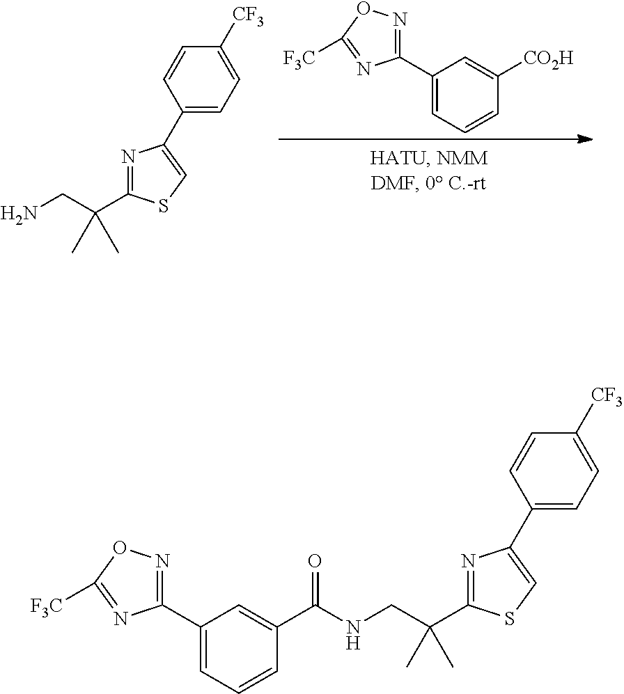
C1(C2=NOC([F3C])=N2)=CC=CC([CO2H])=C1.CC(C)(CN)C1=NC(C2=CC=C([CF3])C=C2)=CS1.C1(C2=NOC([F3C])=N2)=CC=CC(C(NCC(C)(C)C2=NC(C3=CC=C([CF3])C=C3)=CS2)=O)=C1
